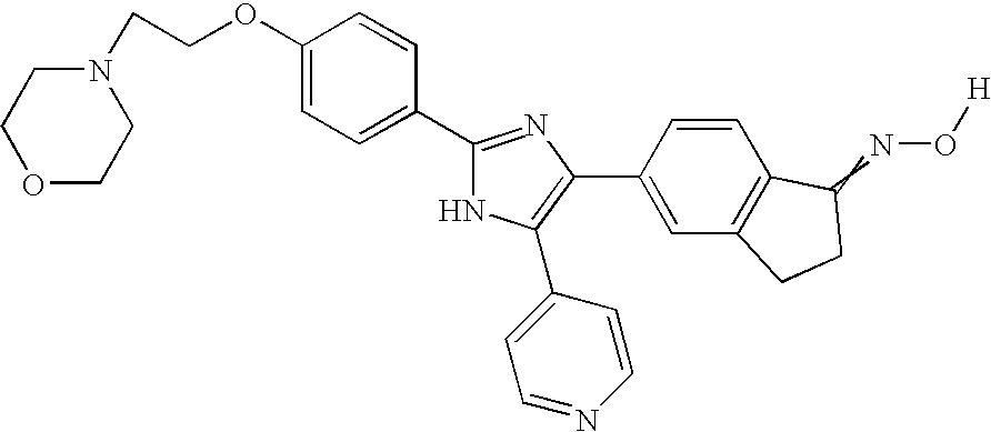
C1(OCCN2CCOCC2)=CC=C(C2=NC(C3=CC4=C(C=C3)C(=NO[H])CC4)=C(C3=CC=NC=C3)N2)C=C1
